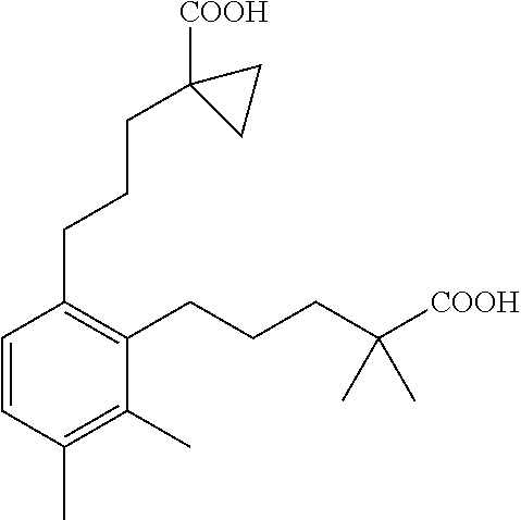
C1=CC(CCCC2([COOH])CC2)=C(CCCC(C)(C)[COOH])C(C)=C1C
